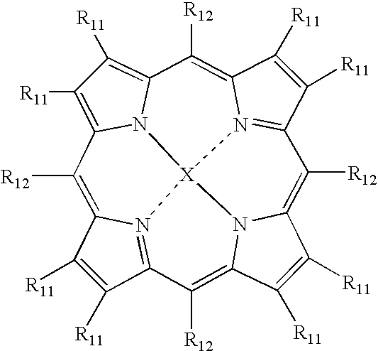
C1([R11])=C([R11])C2=N3C1=C([R12])C1=C([R11])C([R11])=C4N1[X]31N3=C(C([R11])=C([R11])C3=C4[R12])C([R12])=C3C([R11])=C([R11])C(=C2[R12])N31
